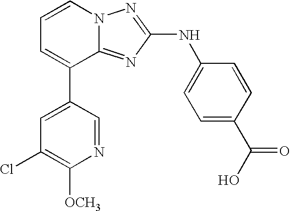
C1=CN2C(=NC(NC3=CC=C(C(O)=O)C=C3)=N2)C(C2=CC(Cl)=C([OCH3])N=C2)=C1
